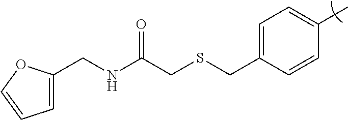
C1=C(CSCC(NCC2=CC=CO2)=O)C=CC(C)=C1
